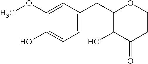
C1CC(=O)C(O)=C(CC2=CC=C(O)C(OC)=C2)O1
